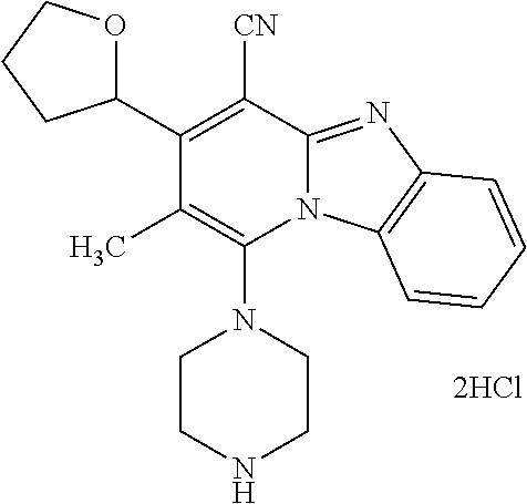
[2HCl].N1(C2=C(C)C(C3OCCC3)=C([CN])C3=NC4=C(N23)C=CC=C4)CCNCC1
